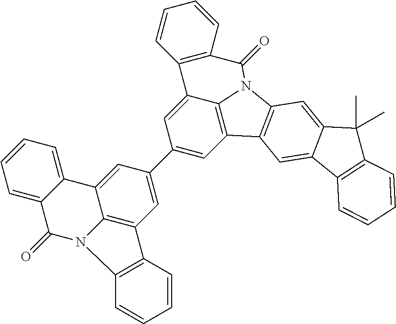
C1(C2=CC3=C4C(=C2)C2=CC=CC=C2C(=O)N4C2=C3C=CC=C2)=CC2=C3C(=C1)C1=C(C=CC=C1)C(=O)N3C1=C2C=C2C(=C1)C(C)(C)C1=C2C=CC=C1
